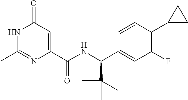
CC1=NC(C(=O)NC(C(C)(C)C)C2=CC(F)=C(C3CC3)C=C2)=CC(=O)N1
